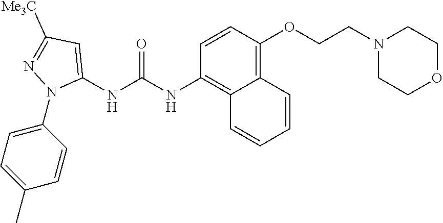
C12=C(OCCN3CCOCC3)C=CC(NC(NC3=CC([Me3C])=NN3C3=CC=C(C)C=C3)=O)=C1C=CC=C2
